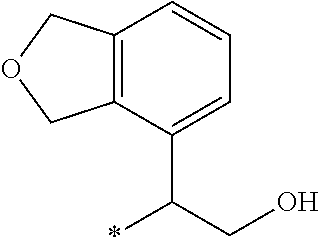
C12=C(C(C(CO)*)=CC=C1)COC2
